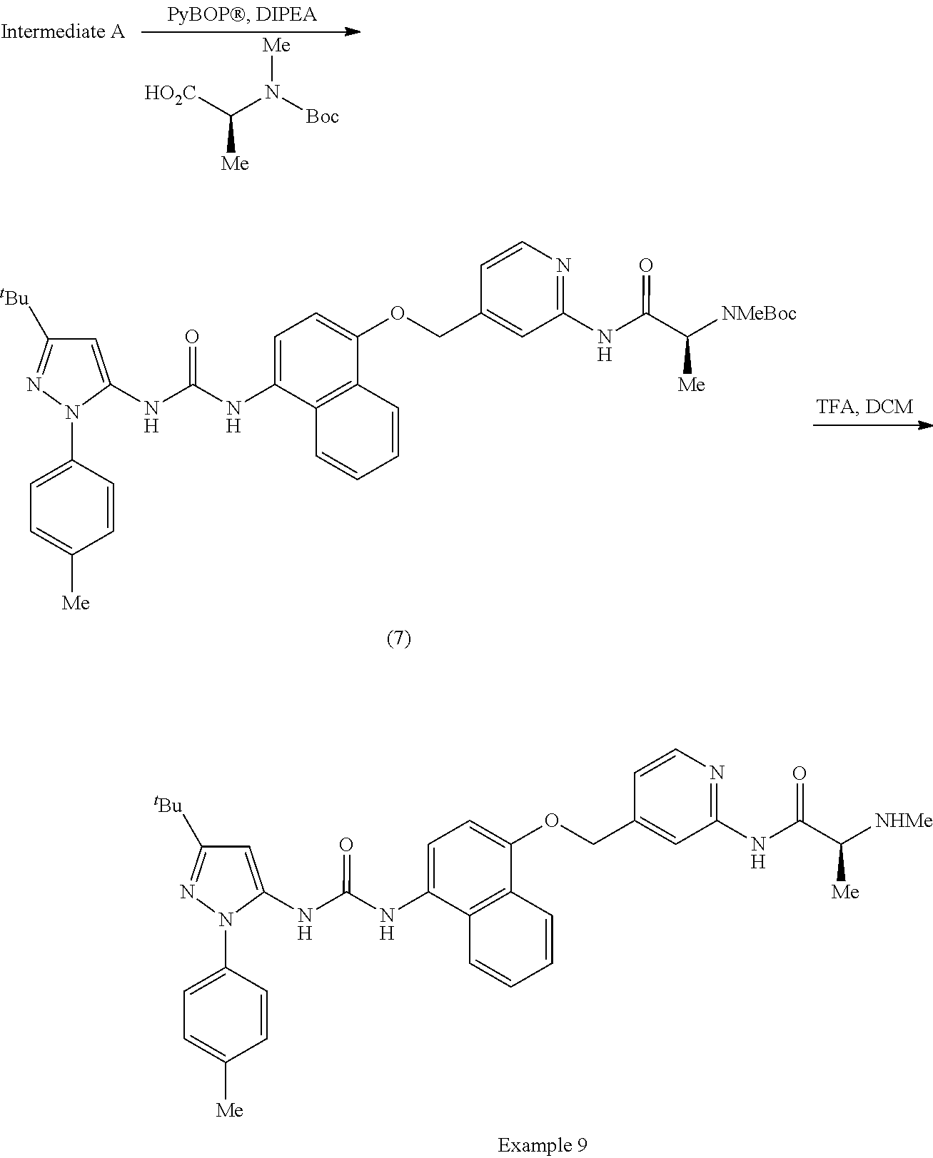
C1=C(NC(NC2=CC([tBu])=NN2C2=CC=C([Me])C=C2)=O)C2=C(C(OCC3=CC(NC(C([NMeBoc])[Me])=O)=NC=C3)=C1)C=CC=C2.C(N([Boc])[Me])([HO2C])[Me].C1=C(NC(NC2=CC([tBu])=NN2C2=CC=C([Me])C=C2)=O)C2=C(C(OCC3=CC(NC(C([NHMe])[Me])=O)=NC=C3)=C1)C=CC=C2
